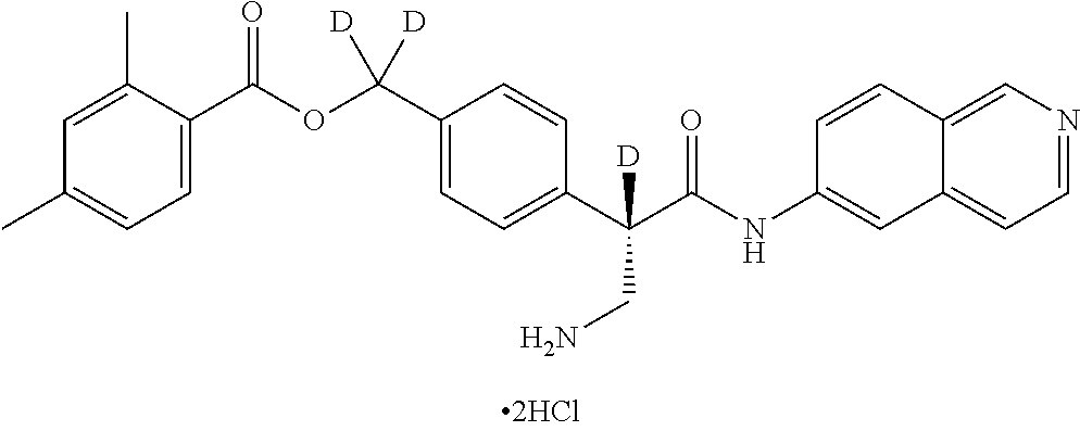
C1=C(C(OC(C2=CC=C(C(C(NC3=CC4=CC=NC=C4C=C3)=O)([D])CN)C=C2)([D])[D])=O)C(C)=CC(C)=C1
